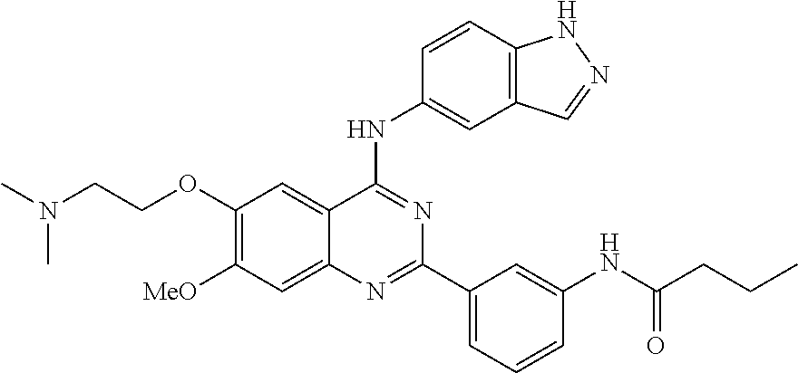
C1(OCCN(C)C)=C([MeO])C=C2C(=C1)C(NC1=CC3=C(C=C1)NN=C3)=NC(C1=CC=CC(NC(CCC)=O)=C1)=N2
